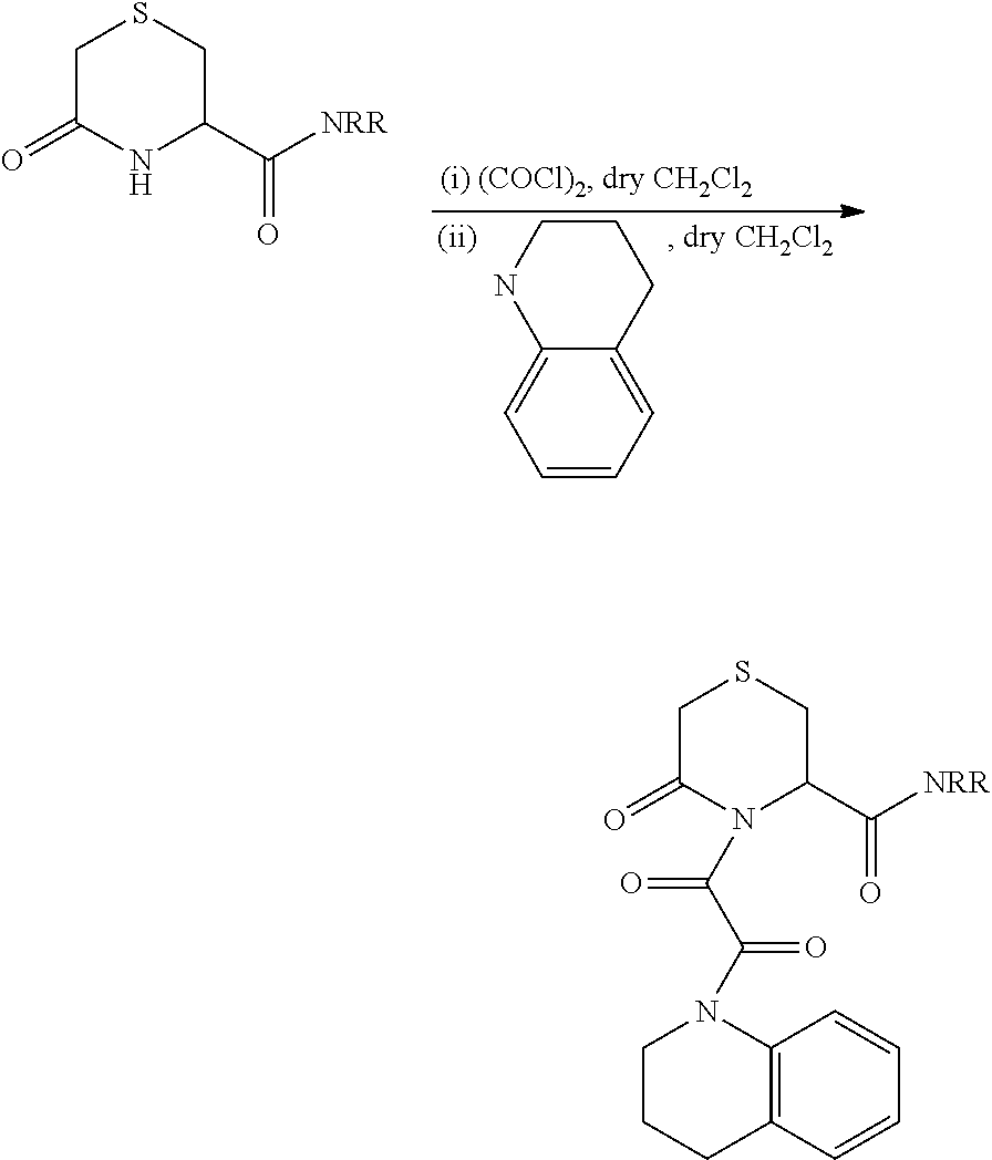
C12=CC=CC=C1CCCN2.C1C(=O)NC(C([NRR])=O)CS1.C1C(=O)N(C(C(N2CCCC3=C2C=CC=C3)=O)=O)C(C([NRR])=O)CS1
